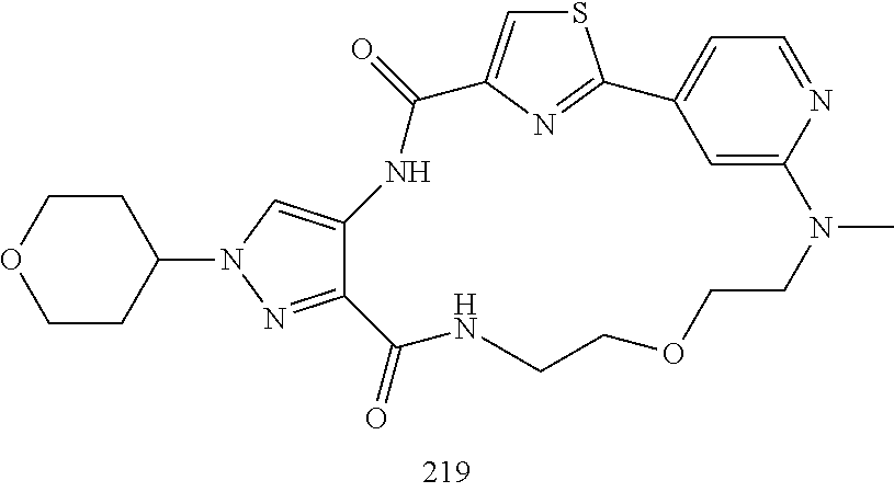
C12=NN(C3CCOCC3)C=C1NC(=O)C1=CSC(=N1)C1=CC=NC(=C1)N(C)CCOCCNC2=O
